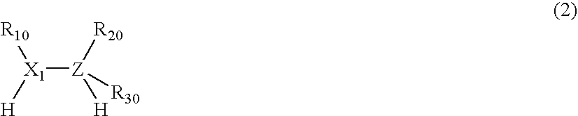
[X1]([Z]([R20])([H])[R30])([R10])[H]
